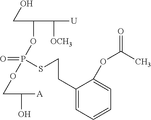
C(C(OP(=O)(OCC(O)[A])SCCC1=CC=CC=C1OC(=O)C)C([OCH3])[U])O
